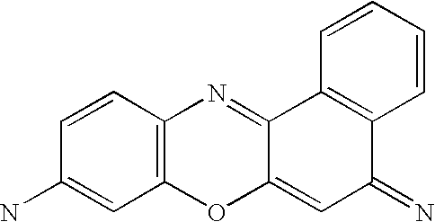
C1=CC2=C(C=C1N)OC1=CC(=N)C3=C(C1=N2)C=CC=C3
